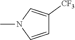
C1=CN(C)C=C1[CF3]
